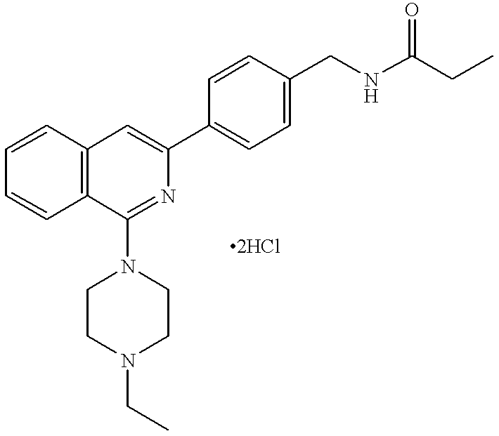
C12=C(C=CC=C1)C(N1CCN(CC)CC1)=NC(C1=CC=C(CNC(CC)=O)C=C1)=C2
